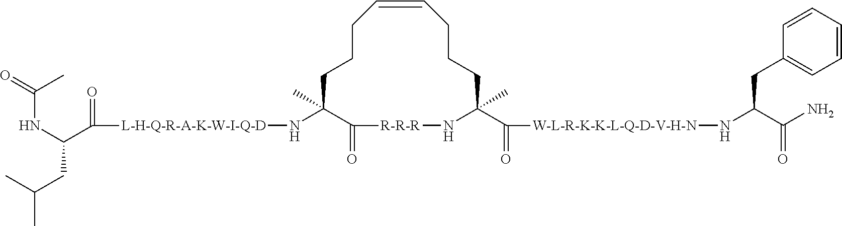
C1CCC=CCCCC(C(=O)[W-L-R-K-K-L-Q-D-V-H-N]NC(C(=O)N)CC2=CC=CC=C2)(C)N[R-R-R]C(=O)C1(C)N[L-H-Q-R-A-K-W-I-Q-D]C(C(NC(=O)C)CC(C)C)=O
